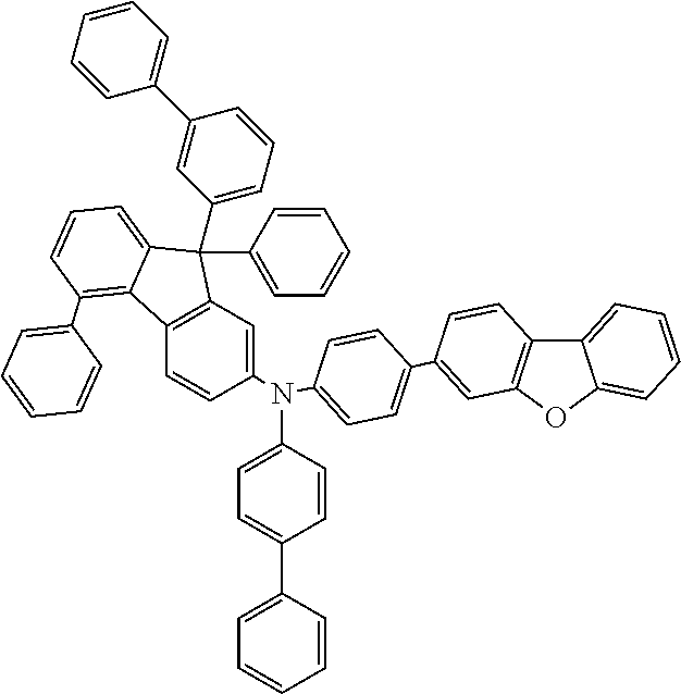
C1(N(C2=CC=C(C3=CC=CC=C3)C=C2)C2=CC=C(C3=CC4=C(C5=CC=CC=C5O4)C=C3)C=C2)=CC2=C(C=C1)C1=C(C3=CC=CC=C3)C=CC=C1C2(C1=CC=CC=C1)C1=CC=CC(C2=CC=CC=C2)=C1
